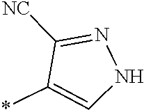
C1([NC])=NNC=C1*
